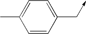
C1=CC(C->C)=CC=C1C
